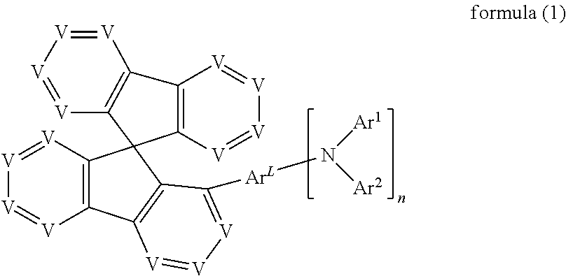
C12=C([V]=[V][V]=[V]1)C1(C3=C(C4=C1C([ArL]N([Ar1])[Ar2])=[V][V]=[V]4)[V]=[V][V]=[V]3)C1=C2[V]=[V][V]=[V]1
